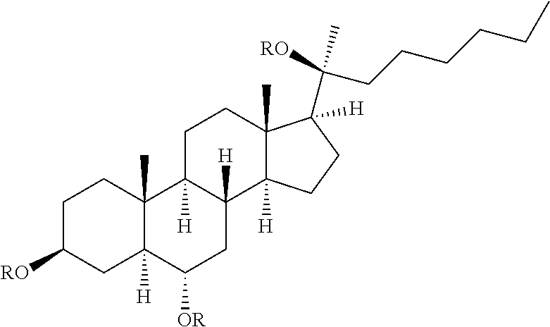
C1C2([H])C([H])(C3([H])C(C)(C1)C(C(CCCCCC)([RO])C)([H])CC3)CC([OR])C1([H])C2(C)CCC([RO])C1
